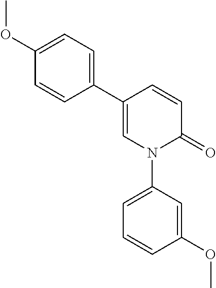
C1=CC(C2=CC=C(OC)C=C2)=CN(C2=CC=CC(OC)=C2)C1=O
